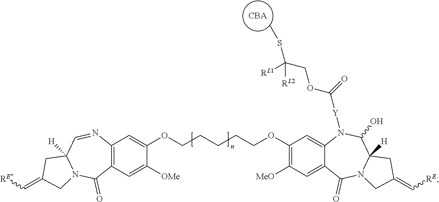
C12=C(C=C([OMe])C(OCCCCCOC3=C([MeO])C=C4C(=C3)N([Y]C(OCC(SC)([RL1])[RL2])=O)C(O)C3([H])N(C4=O)CC(=C[RE])C3)=C1)C(=O)N1C([H])(C=N2)CC(=C[RE])C1.[CBA]
